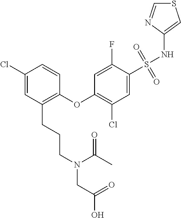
C1(Cl)=CC(CCCN(CC(O)=O)C(C)=O)=C(OC2=C(Cl)C=C(S(NC3=CSC=N3)(=O)=O)C(F)=C2)C=C1
